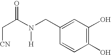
C(C(N(CC1=CC(O)=C(O)C=C1)[H])=O)[CN]
